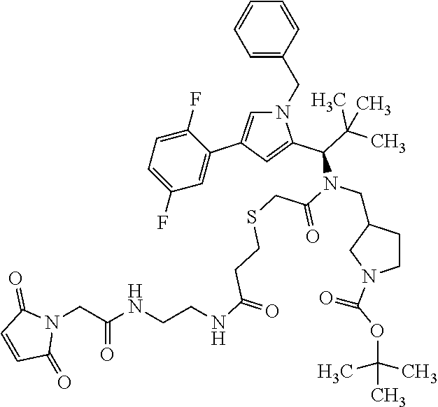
C1=CC(CN2C=C(C3=CC(F)=CC=C3F)C=C2C(C(C)(C)C)N(C(=O)CSCCC(NCCNC(CN2C(=O)C=CC2=O)=O)=O)CC2CCN(C(OC(C)(C)C)=O)C2)=CC=C1
